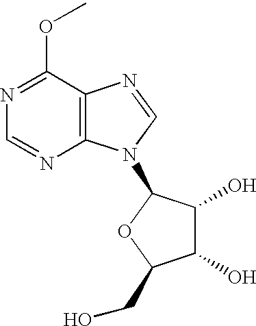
C1(OC)=NC=NC2=C1N=CN2C1C(O)C(O)C(CO)O1
